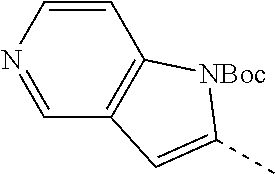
C1=NC=CC2=C1C=C(C)[NBoc]2
